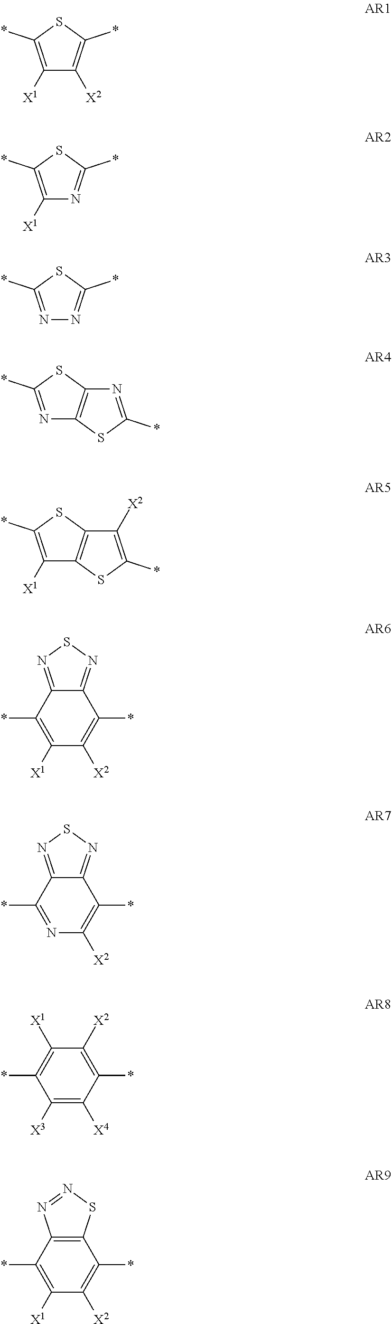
C1([X1])=C(*)SC(*)=C1[X2].C1([X1])=C(*)SC(*)=N1.N1=C(*)SC(*)=N1.N1=C(*)SC2=C1SC(*)=N2.C1([X1])=C(*)SC2=C1SC(*)=C2[X2].C1(*)=C([X1])C([X2])=C(*)C2=NSN=C12.C1(*)=NC([X2])=C(*)C2=NSN=C12.C1(*)=C([X1])C([X2])=C(*)C([X4])=C1[X3].C1(*)=C([X1])C([X2])=C(*)C2=C1N=NS2
